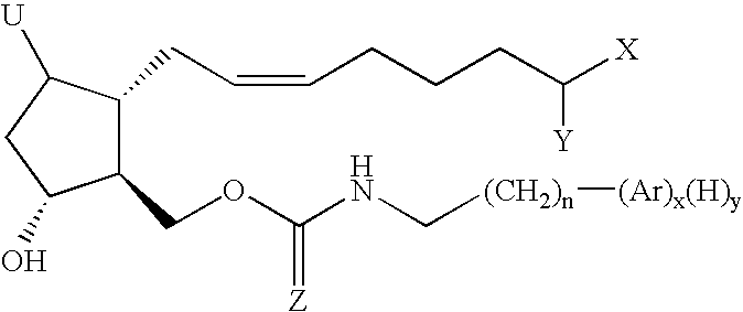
C1(O)C(COC(NC[(CH2)n][(Ar)x(H)y])=[Z])C(CC=CCCCC([X])[Y])C([U])C1
